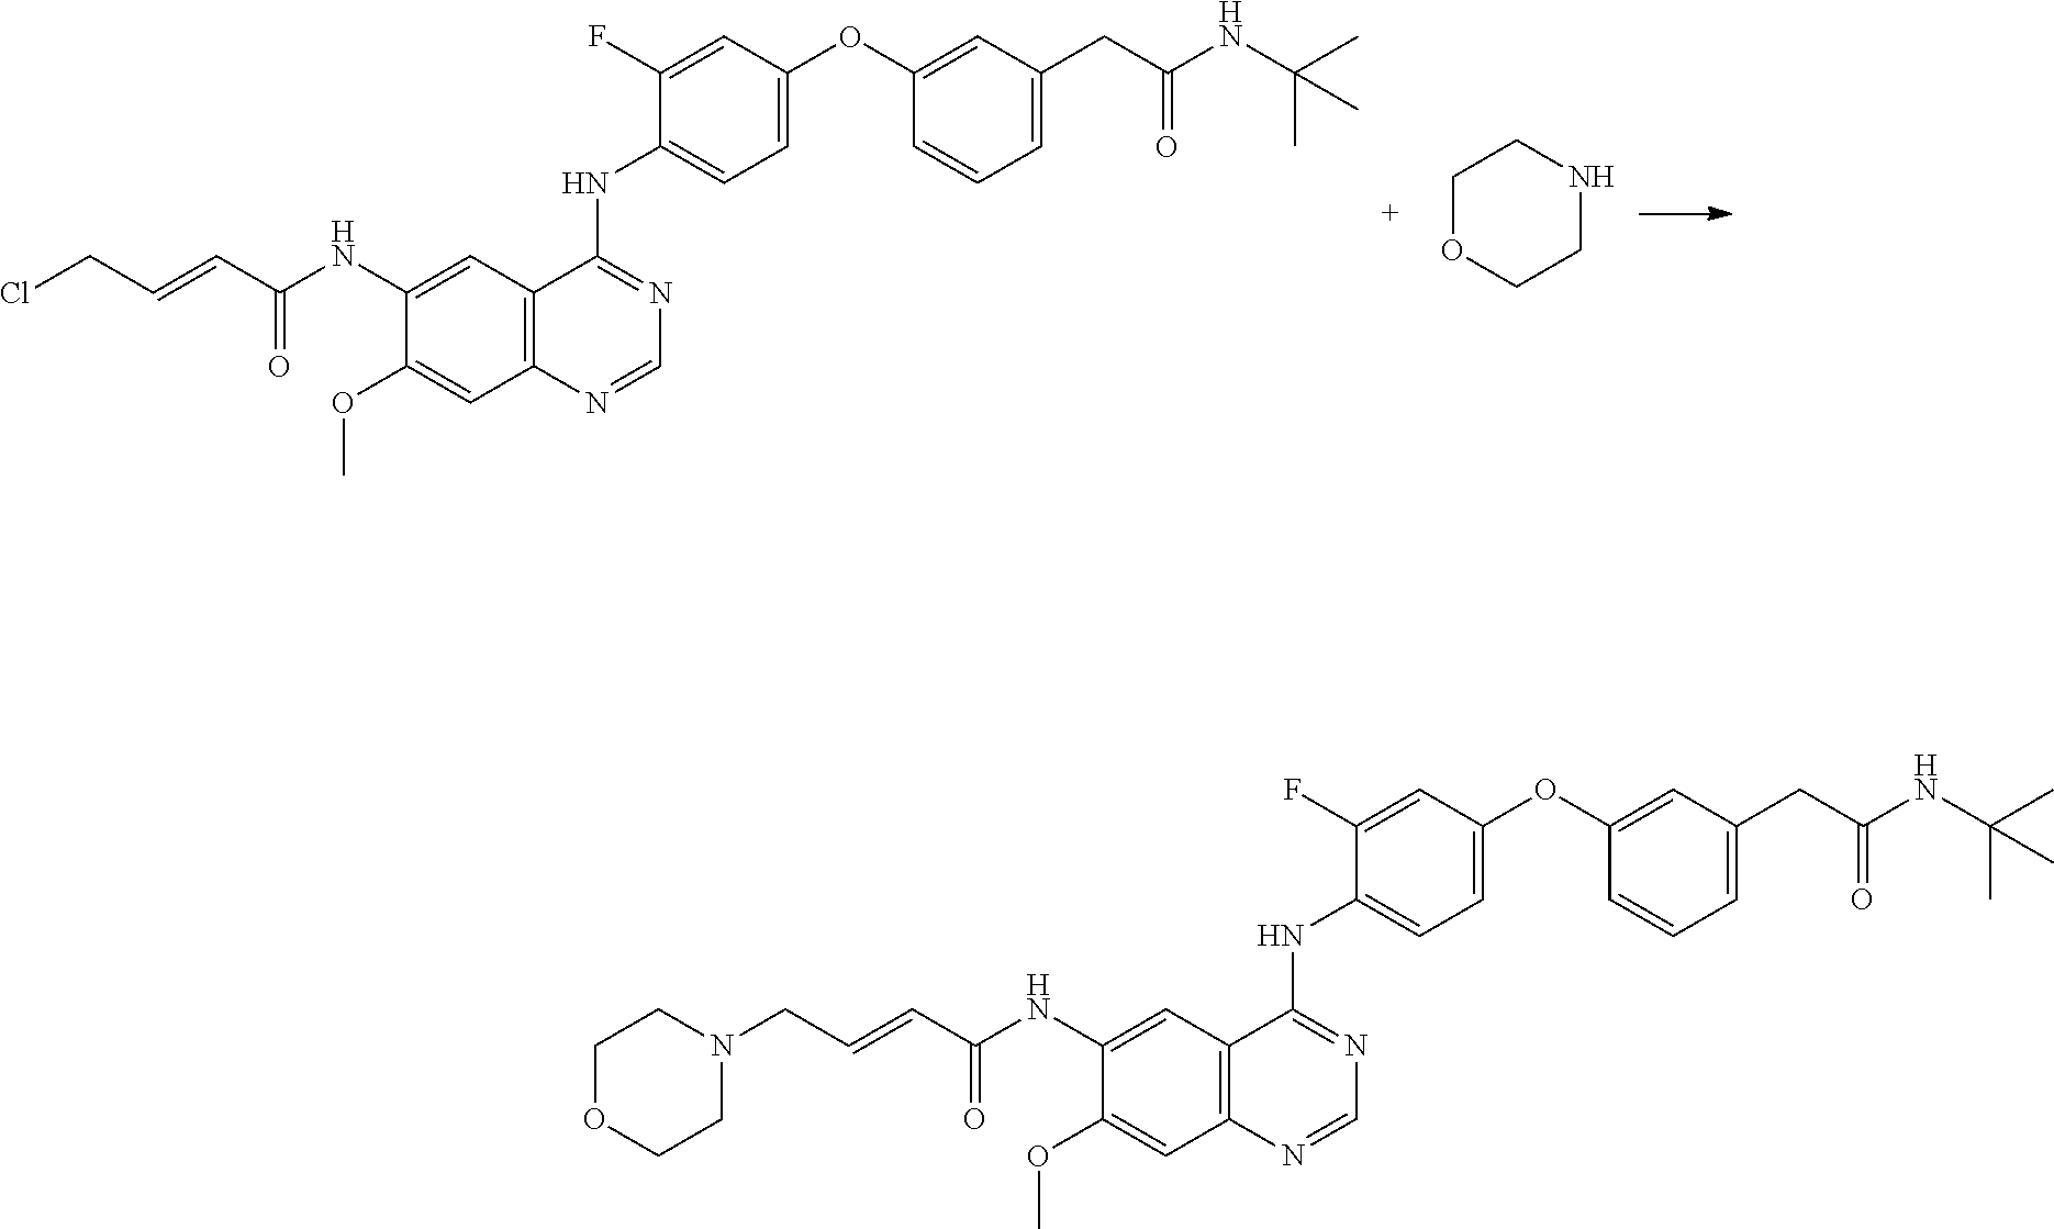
C(C=CC(NC1=CC2=C(C=C1OC)N=CN=C2NC1=CC=C(OC2=CC(CC(NC(C)(C)C)=O)=CC=C2)C=C1F)=O)Cl.C1OCCNC1.N1(CC=CC(NC2=CC3=C(C=C2OC)N=CN=C3NC2=CC=C(OC3=CC(CC(NC(C)(C)C)=O)=CC=C3)C=C2F)=O)CCOCC1
